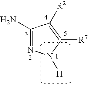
C1(N)=NN([H])C([R7])=C1[R2]
